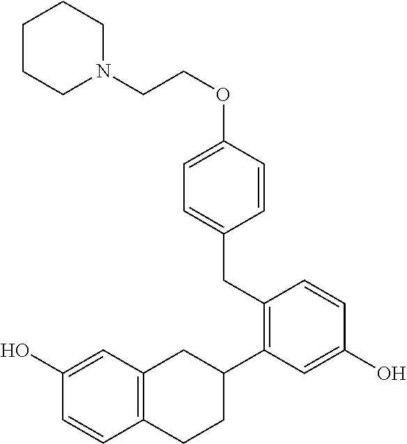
C1CCN(CCOC2=CC=C(CC3=C(C4CC5=C(CC4)C=CC(O)=C5)C=C(O)C=C3)C=C2)CC1
